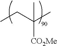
CCC(C)([CO2Me])C
